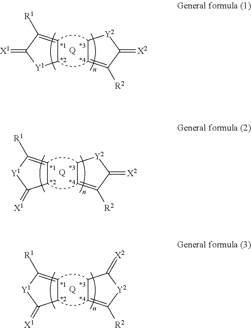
C1C=C([R2])C(=[X2])[Y2]1.C1C=C([R1])C(=[X1])[Y1]1.[Q].C1C=C([R2])C(=[X2])[Y2]1.[Q].C1C=C([R1])[Y1]C1=[X1].[Q].C1C=C([R1])[Y1]C1=[X1].C1C=C([R2])[Y2]C1=[X2]
